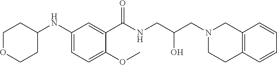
C1(NC2CCOCC2)=CC=C(OC)C(C(NCC(CN2CCC3=C(C2)C=CC=C3)O)=O)=C1
